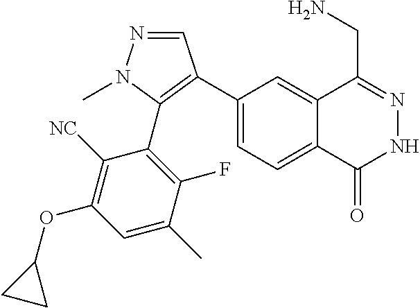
C1(C2=C(C3=C(F)C(C)=CC(OC4CC4)=C3[NC])N(C)N=C2)=CC=C2C(=C1)C(CN)=NNC2=O
